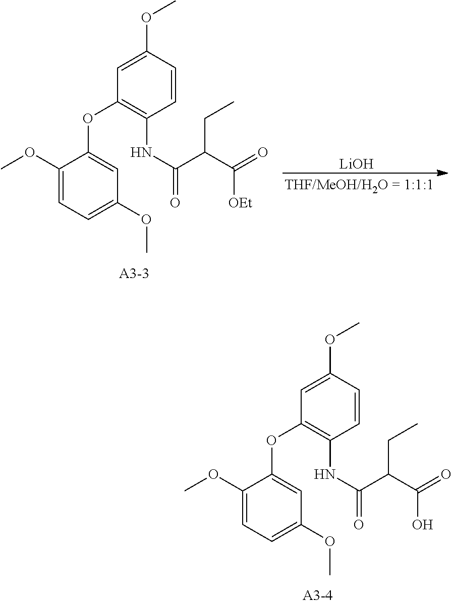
O(C)C1=CC(OC2=CC(OC)=CC=C2OC)=C(NC(C(C(=O)O)CC)=O)C=C1.O(C)C1=CC(OC2=CC(OC)=CC=C2OC)=C(NC(C(C(=O)[OEt])CC)=O)C=C1.[LiOH]
